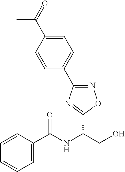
C1(C2=NOC(C(NC(C3=CC=CC=C3)=O)CO)=N2)=CC=C(C(C)=O)C=C1
